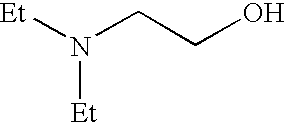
[Et]N(CCO)[Et]
